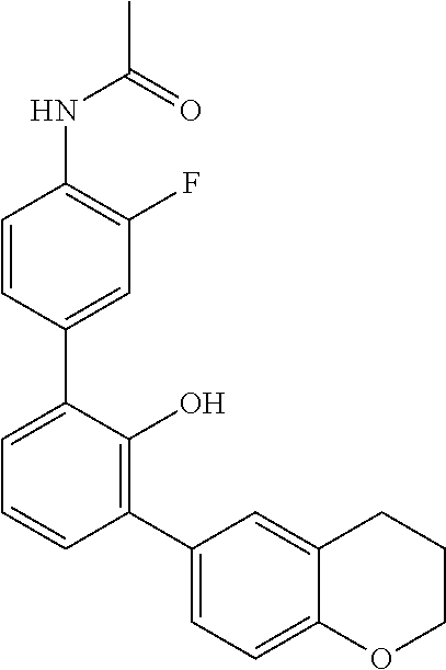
C1=CC(C2=CC=CC(C3=CC=C4C(=C3)CCCO4)=C2O)=CC(F)=C1NC(=O)C
